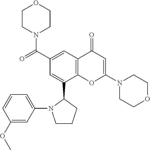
C12=C(C=C(C(N3CCOCC3)=O)C=C1C1N(C3=CC=CC(OC)=C3)CCC1)C(=O)C=C(N1CCOCC1)O2
